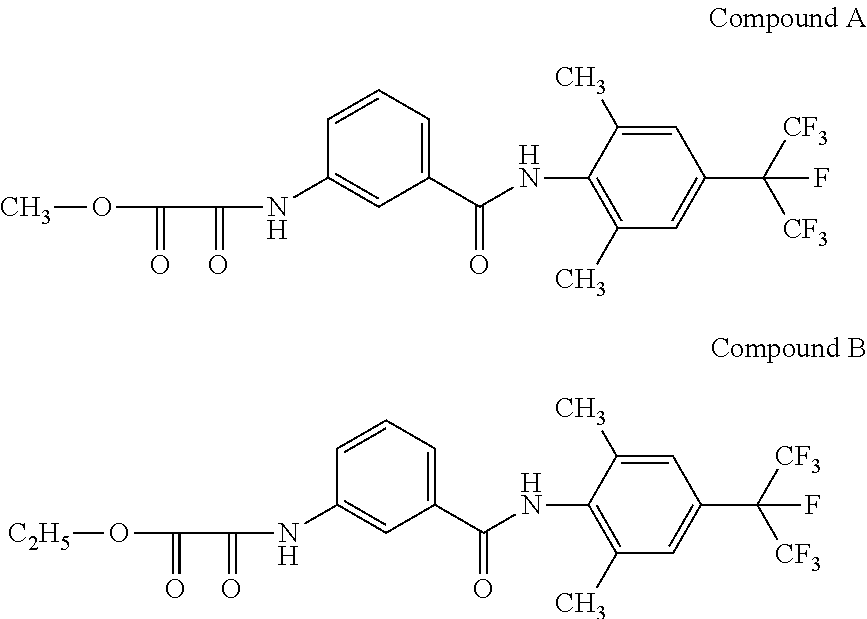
C1(C(NC2=C(C)C=C(C([CF3])([CF3])F)C=C2C)=O)=CC=CC(NC(=O)C(=O)OC)=C1.C1(C(NC2=C(C)C=C(C([CF3])([CF3])F)C=C2C)=O)=CC=CC(NC(=O)C(=O)O[C2H5])=C1
